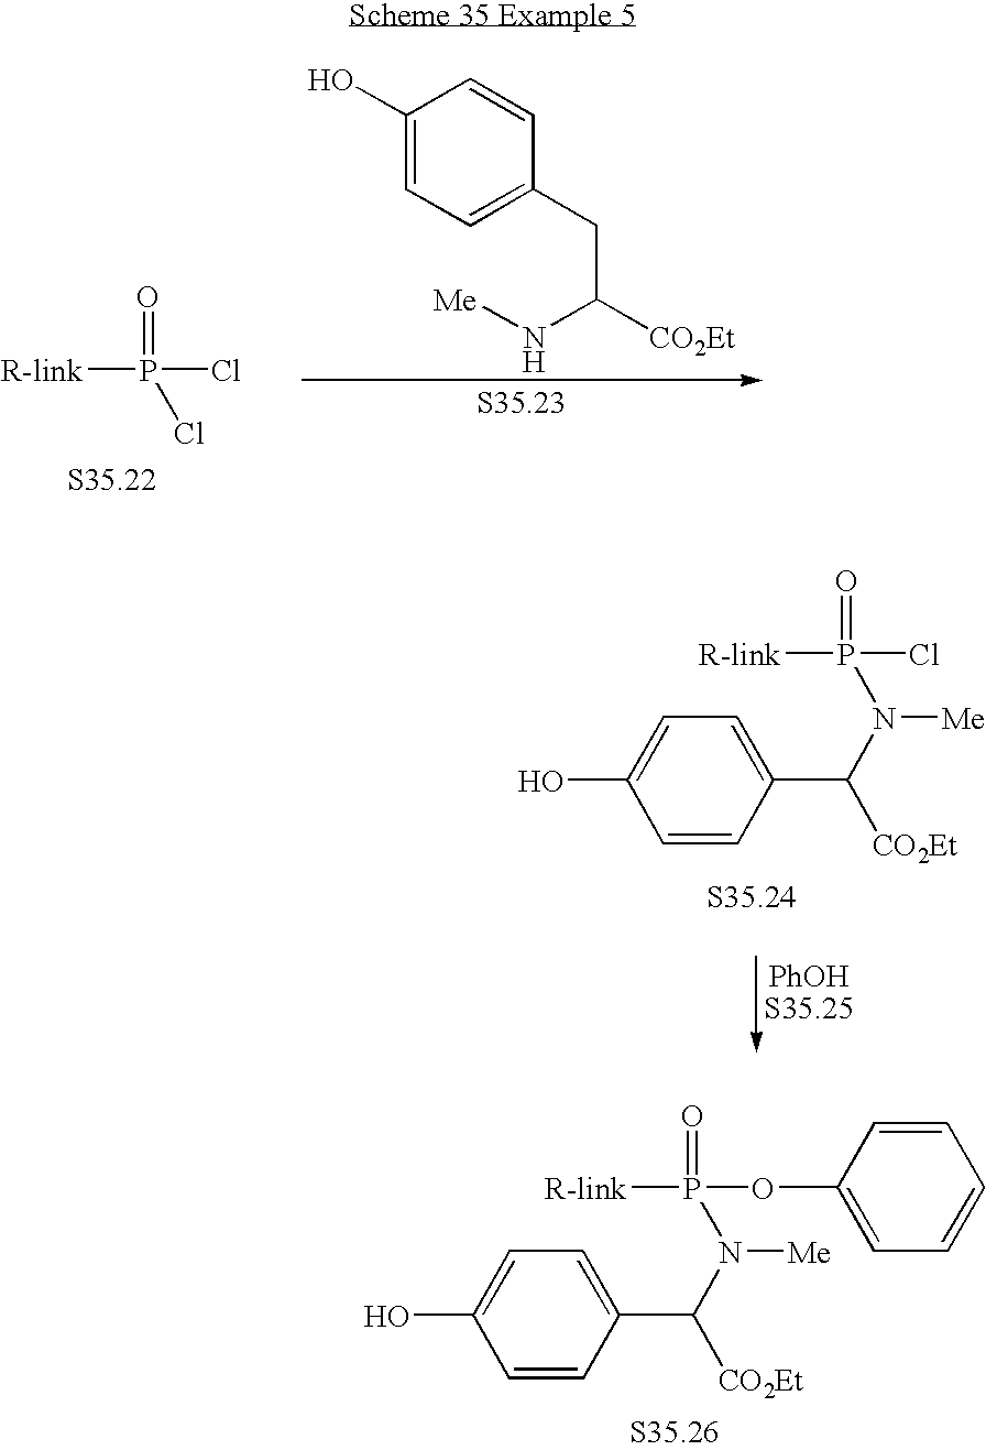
[R-link]P(=O)(Cl)Cl.C1(O)=CC=C(CC([CO2Et])N[Me])C=C1.[R-link]P(=O)(N(C([CO2Et])C1=CC=C(O)C=C1)[Me])Cl.[R-link]P(=O)(N(C([CO2Et])C1=CC=C(O)C=C1)[Me])OC1=CC=CC=C1
